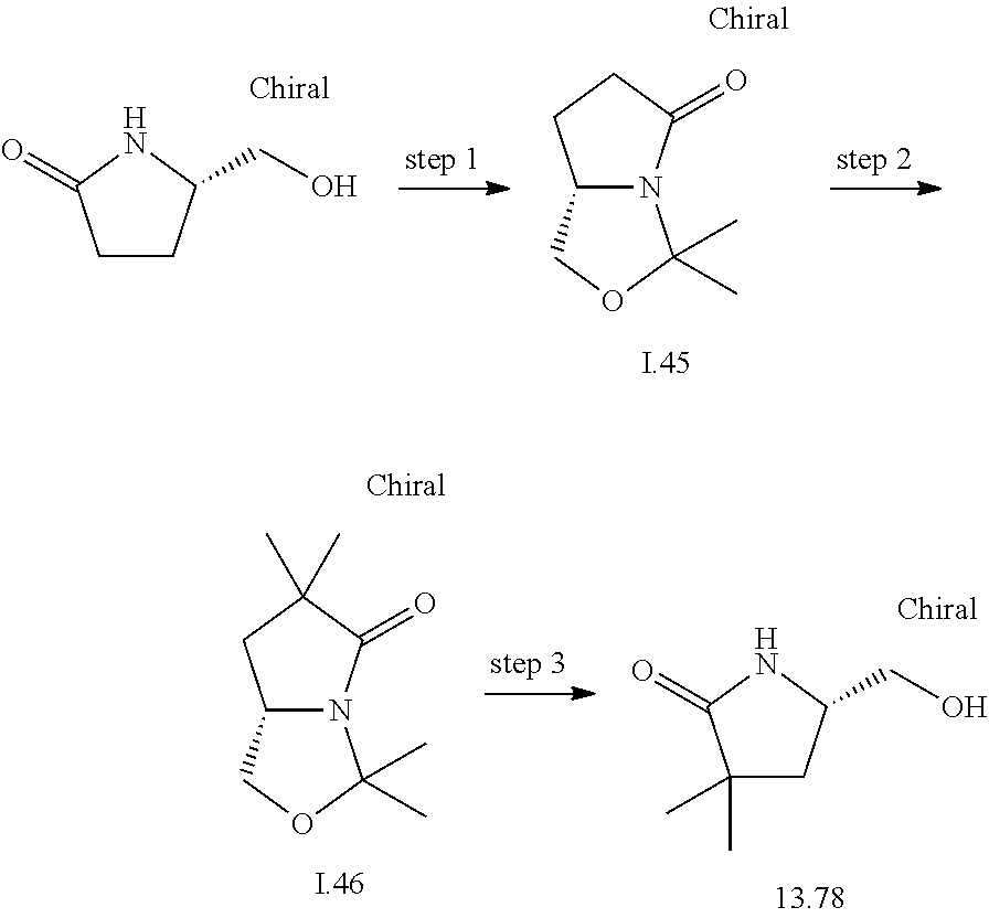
C12N(C(=O)CC1)C(C)(C)OC2.C1CC(CO)NC1=O.C12N(C(=O)C(C)(C)C1)C(C)(C)OC2.C1(C)(C)CC(CO)NC1=O
